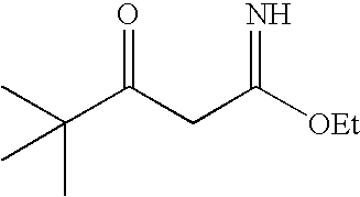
CC(C(CC([OEt])=N)=O)(C)C
